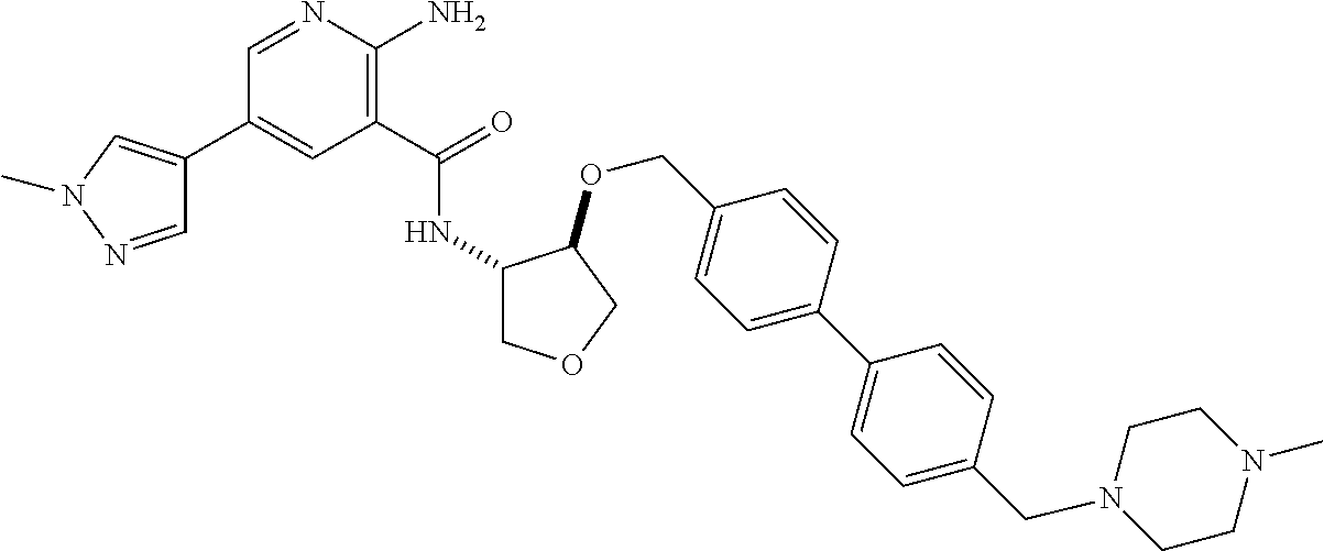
C1=NC(N)=C(C(NC2COCC2OCC2=CC=C(C3=CC=C(CN4CCN(C)CC4)C=C3)C=C2)=O)C=C1C1=CN(C)N=C1
